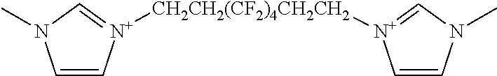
C1=C[N+]([CH2CH2(CF2)4CH2CH2][N+]2=CN(C)C=C2)=CN1C
